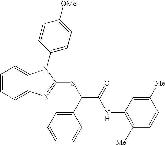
C1=CC=C2C(=C1)N(C1=CC=C([OMe])C=C1)C(SC(C1=CC=CC=C1)C(=O)NC1=C([Me])C=CC([Me])=C1)=N2
